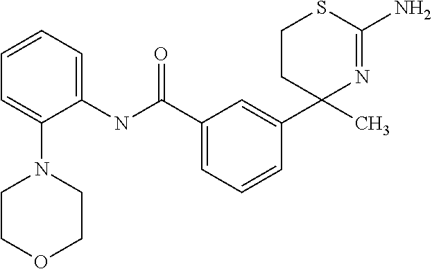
C1CC(C)(C2=CC(C(NC3=CC=CC=C3N3CCOCC3)=O)=CC=C2)N=C(N)S1
